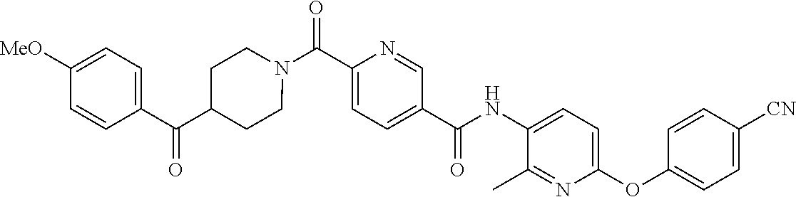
N(C(C1=CC=C(C(=O)N2CCC(C(C3=CC=C([OMe])C=C3)=O)CC2)N=C1)=O)C1=CC=C(OC2=CC=C([CN])C=C2)N=C1C
